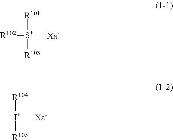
[R102][S+]([R101])[R103].[I+]([R104])[R105]
